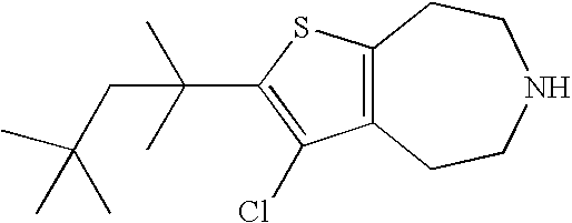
C12=C(SC(C(C)(C)CC(C)(C)C)=C1Cl)CCNCC2
